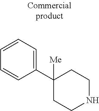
C1(C2=CC=CC=C2)([Me])CCNCC1
